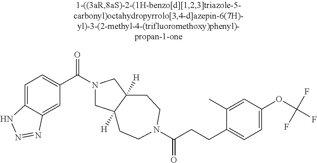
C(CCC1=CC=C(OC(F)(F)F)C=C1C)(=O)N1CCC2([H])CN(C(C3=CC=C4C(=C3)N=NN4)=O)CC2([H])CC1
